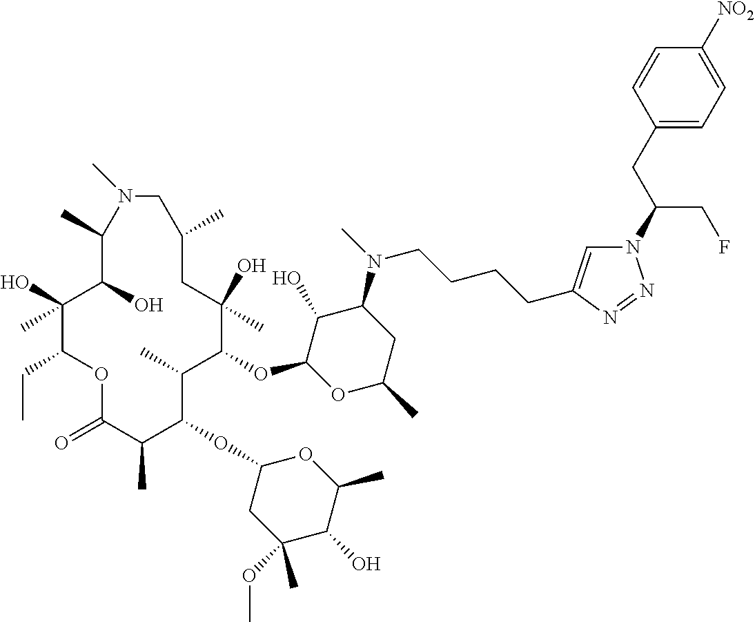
C1(O)C(OC2C(C)C(OC3CC(OC)(C)C(O)C(C)O3)C(C)C(=O)OC(CC)C(O)(C)C(O)C(C)N(C)CC(C)CC2(O)C)OC(C)CC1N(C)CCCCC1=CN(C(CF)CC2=CC=C([NO2])C=C2)N=N1
